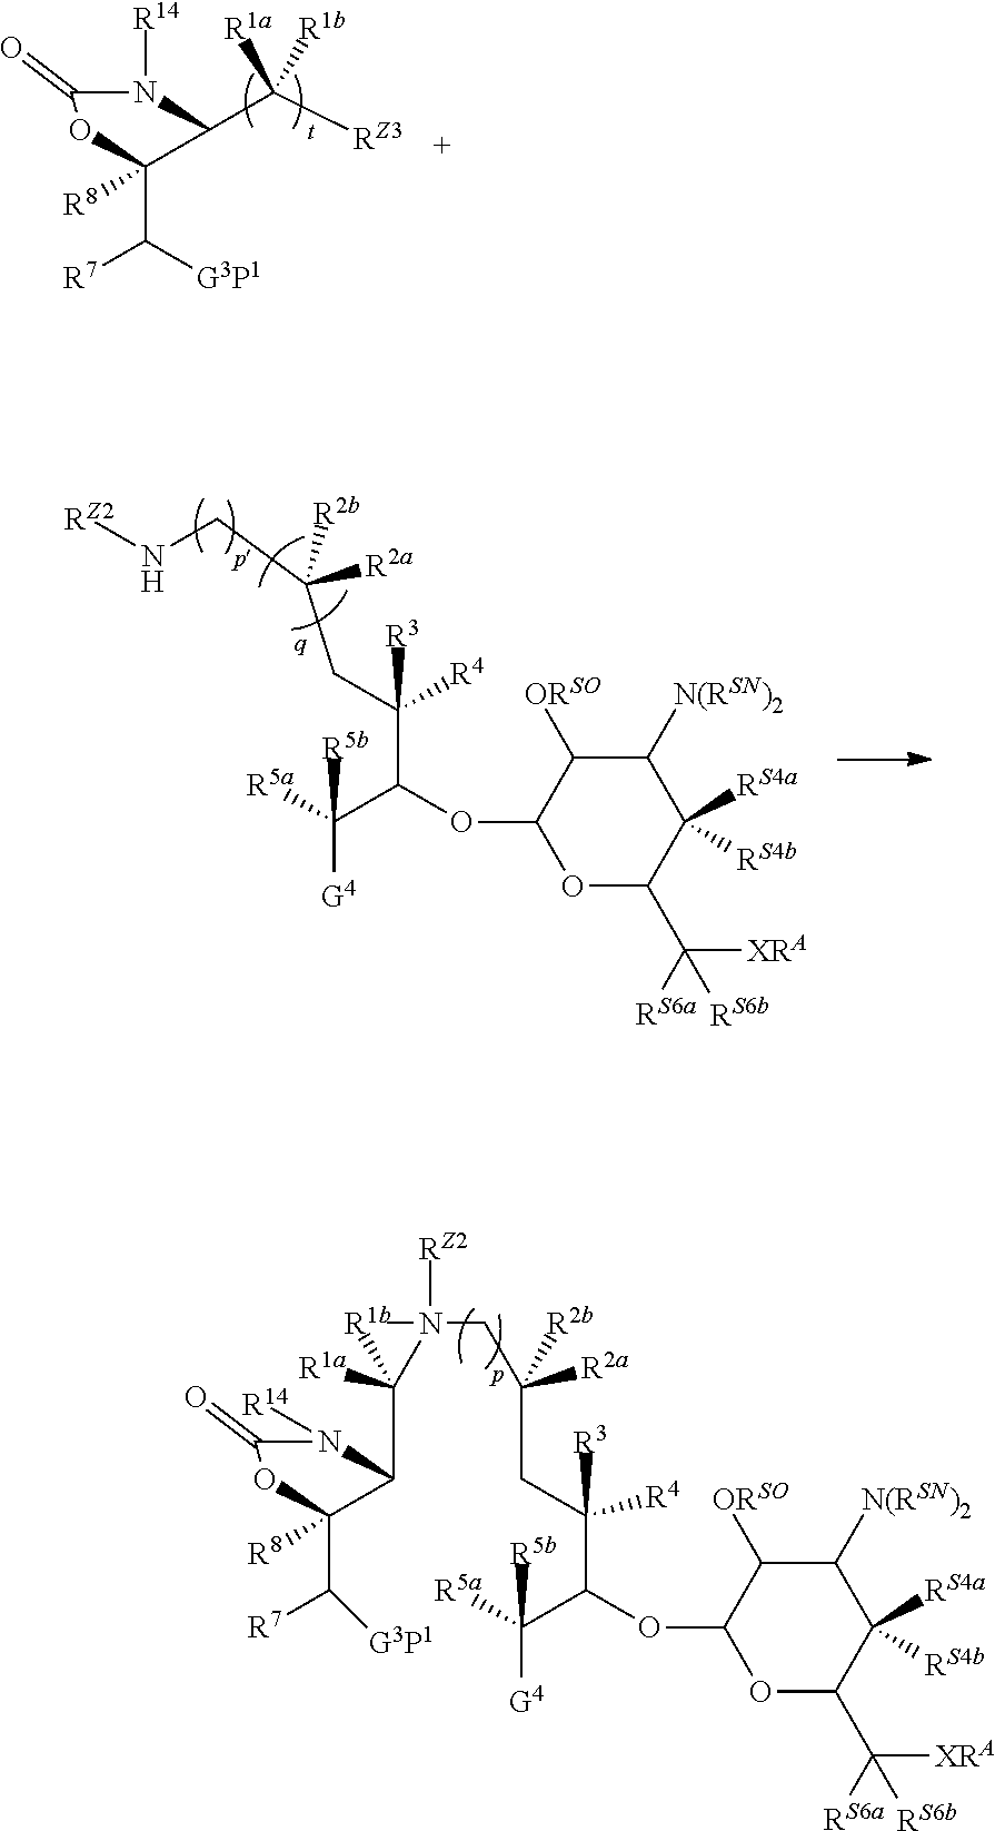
[G4]C(C(C(CC(CN[RZ2])([R2a])[R2b])([R3])[R4])OC1C([ORSO])C([N(RSN)2])C([RS4a])([RS4b])C(C([RS6a])([XRA])[RS6b])O1)([R5b])[R5a].[G4]C(C(C(CC(CN(C(C1C([R8])(C([R7])[G3P1])OC(=O)N1[R14])([R1a])[R1b])([RZ2])C)([R2a])[R2b])([R3])[R4])OC1C([ORSO])C([N(RSN)2])C([RS4a])([RS4b])C(C([RS6a])([XRA])[RS6b])O1)([R5b])[R5a].C1([R8])(C([R7])[G3P1])OC(=O)N([R14])C1C([RZ3])([R1a])[R1b]
